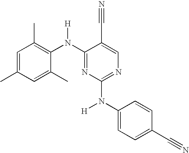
C1=C(C)C=C(C)C(N(C2=NC(N(C3=CC=C(C#N)C=C3)[H])=NC=C2C#N)[H])=C1C
